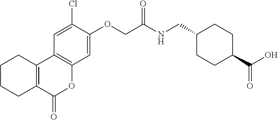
C1CCC2=C(C1)C1=C(OC2=O)C=C(OCC(NCC2CCC(C(O)=O)CC2)=O)C(Cl)=C1
